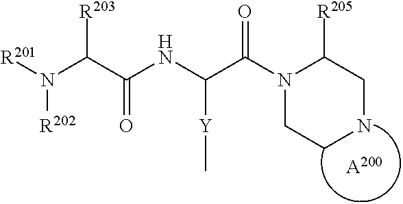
[R201]N(C(C(NC(C(N1CCNCC1[R205])=O)[Y]C)=O)[R203])[R202].[A200]
